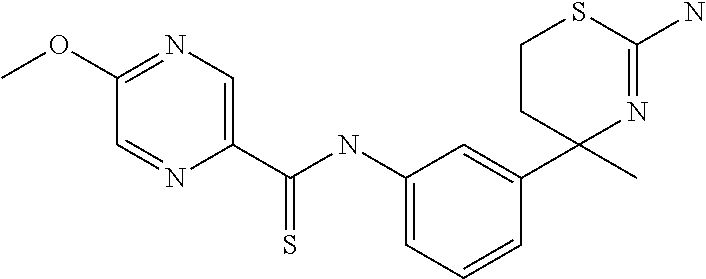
C1(C(NC2=CC=CC(C3(C)N=C(N)SCC3)=C2)=S)=CN=C(OC)C=N1
